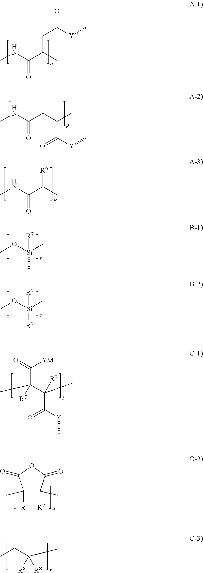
C(C(C)C(=O)NC)C([Y]C)=O.CNC(=O)CC(C(=O)[Y]C)C.CNC(C(C)[R6])=O.CO[Si](C)(C)[R7].CO[Si](C)([R7])[R7].C(C(C(C)([R7])C([Y]C)=O)(C)[R7])([YM])=O.C1([R7])(C)C([R7])(C)C(=O)OC1=O.CCC(C)([R8])[R8]
